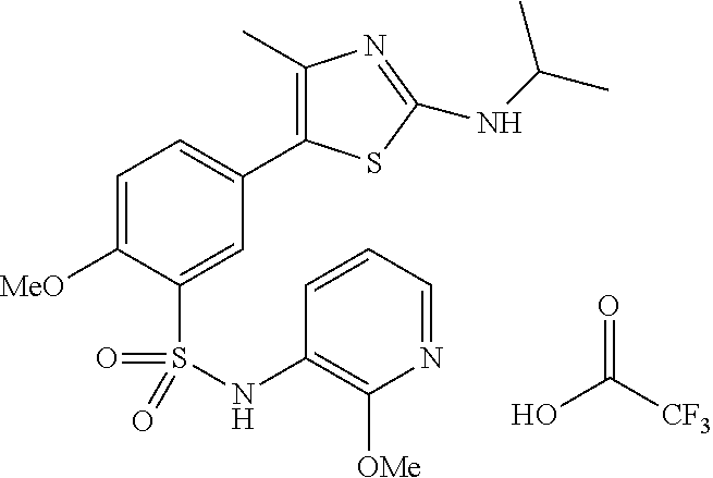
OC(=O)[CF3].C1=C([MeO])C(S(=O)(=O)NC2=C([OMe])N=CC=C2)=CC(C2=C(C)N=C(NC(C)C)S2)=C1
